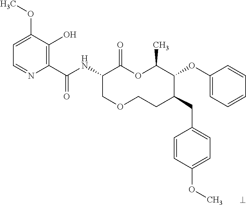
C1(C(NC2COCCC(CC3=CC=C(OC)C=C3)C(OC3=CC=CC=C3)C(C)OC2=O)=O)=C(O)C(OC)=CC=N1
